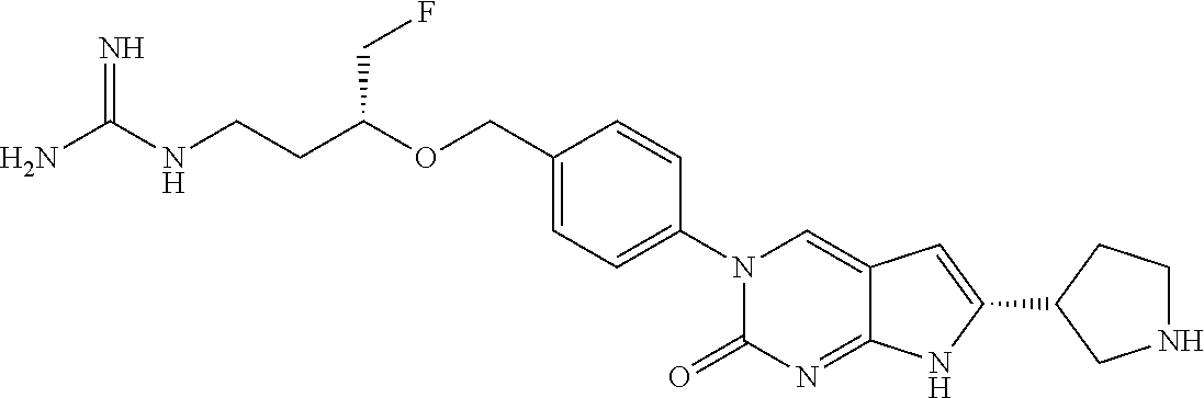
C(C1=CC=C(N2C(=O)N=C3C(=C2)C=C(C2CNCC2)N3)C=C1)OC(CCNC(N)=N)CF
